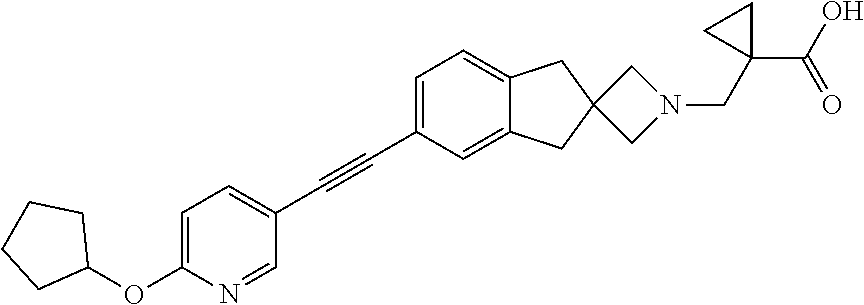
C1=C(C#CC2=CC=C(OC3CCCC3)N=C2)C=C2C(=C1)CC1(C2)CN(CC2(C(O)=O)CC2)C1
